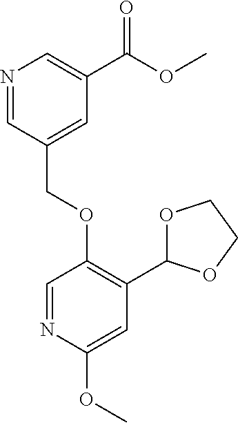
C(OC1=C(C2OCCO2)C=C(OC)N=C1)C1=CC(C(OC)=O)=CN=C1
